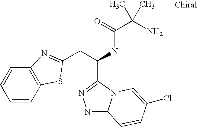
N1=C2N(C(C(CC3=NC4=C(C=CC=C4)S3)NC(C(N)(C)C)=O)=N1)C=C(Cl)C=C2
